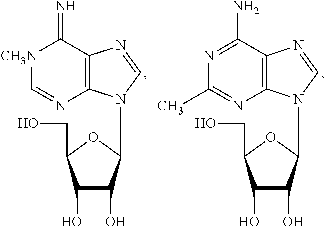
C1(O)C(O)C(N2C3=C(N=C2)C(N)=NC(C)=N3)OC1CO.C1(O)C(O)C(N2C3=C(N=C2)C(=N)[CH3N]C=N3)OC1CO
